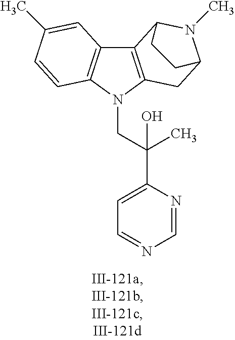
C12=C(N(CC(C3=CC=NC=N3)(C)O)C3=C1C=C(C)C=C3)CC1N(C)C2CC1
